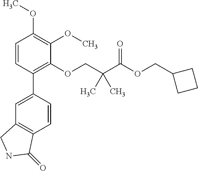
C1=CC(C2=CC3=C(C=C2)C(=O)NC3)=C(OCC(C(OCC2CCC2)=O)(C)C)C(OC)=C1OC
